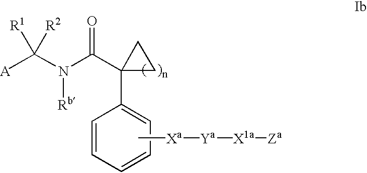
[A]C(N(C(C1(C2=CC=CC=C2)CC1)=O)[Rb])([R2])[R1].C[Xa][Ya][X1a][Za]
